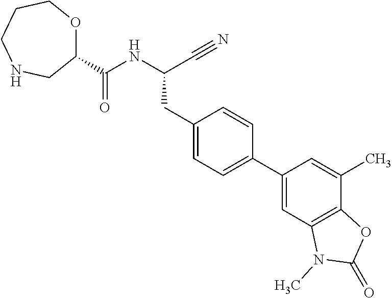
N(C(C#N)CC1=CC=C(C2=CC3=C(C(C)=C2)OC(=O)N3C)C=C1)C(C1OCCCNC1)=O
